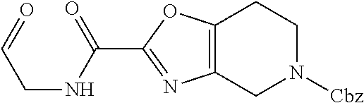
C12=C(CN([Cbz])CC1)N=C(C(=O)NCC=O)O2
